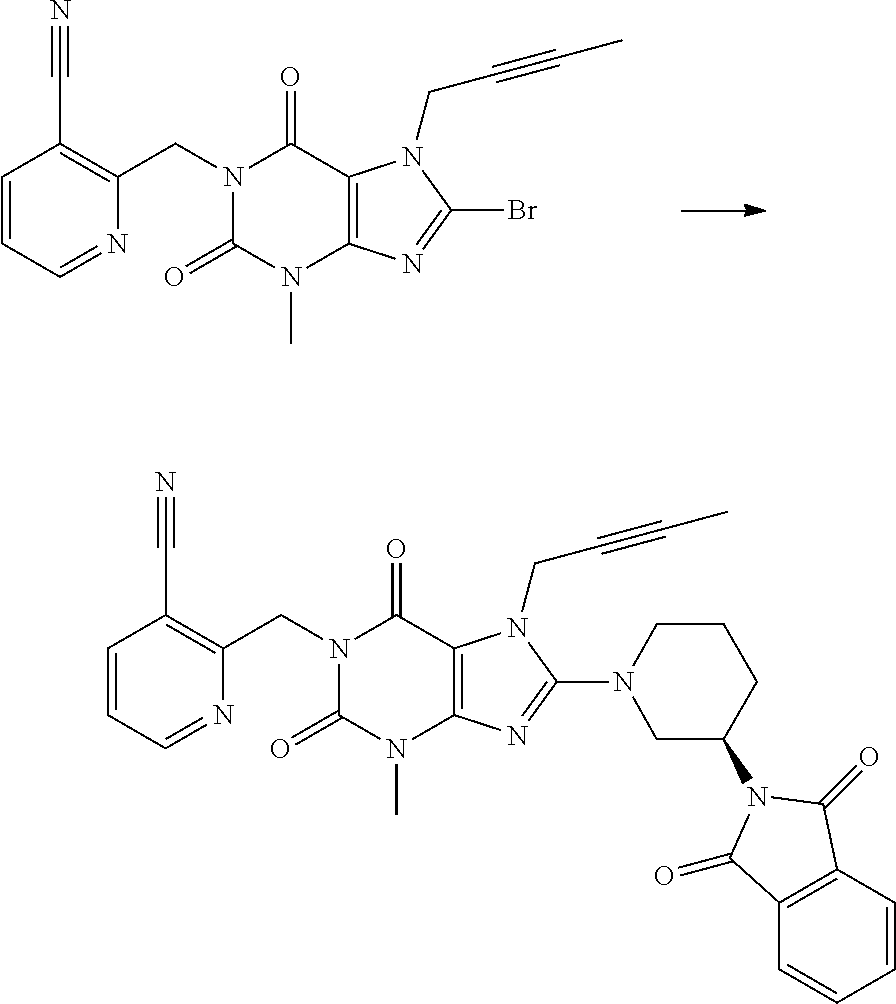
C1=CC(C#N)=C(CN2C(=O)N(C)C3=C(C2=O)N(CC#CC)C(Br)=N3)N=C1.C1=CC(C#N)=C(CN2C(=O)N(C)C3=C(C2=O)N(CC#CC)C(N2CC(N4C(=O)C5=C(C=CC=C5)C4=O)CCC2)=N3)N=C1
